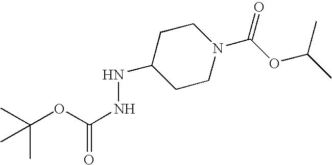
N(C1CCN(C(OC(C)C)=O)CC1)NC(=O)OC(C)(C)C
